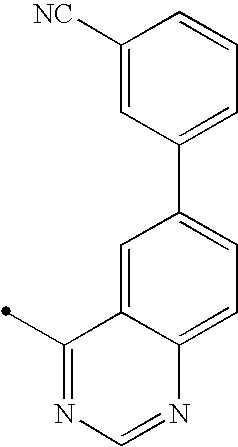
C1=C2C(=CC(C3=CC=CC([NC])=C3)=C1)C(C)=NC=N2
